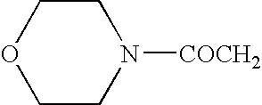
O1CCN([COCH2])CC1
